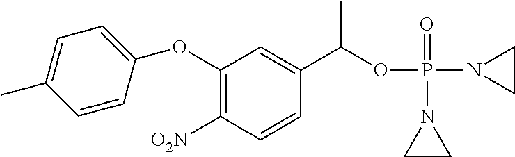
C1(OC2=CC=C(C)C=C2)=C([O2N])C=CC(C(OP(N2CC2)(=O)N2CC2)C)=C1
